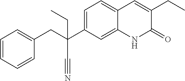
C1=CC=CC(CC(C2=CC=C3C(=C2)NC(=O)C(CC)=C3)(CC)C#N)=C1
